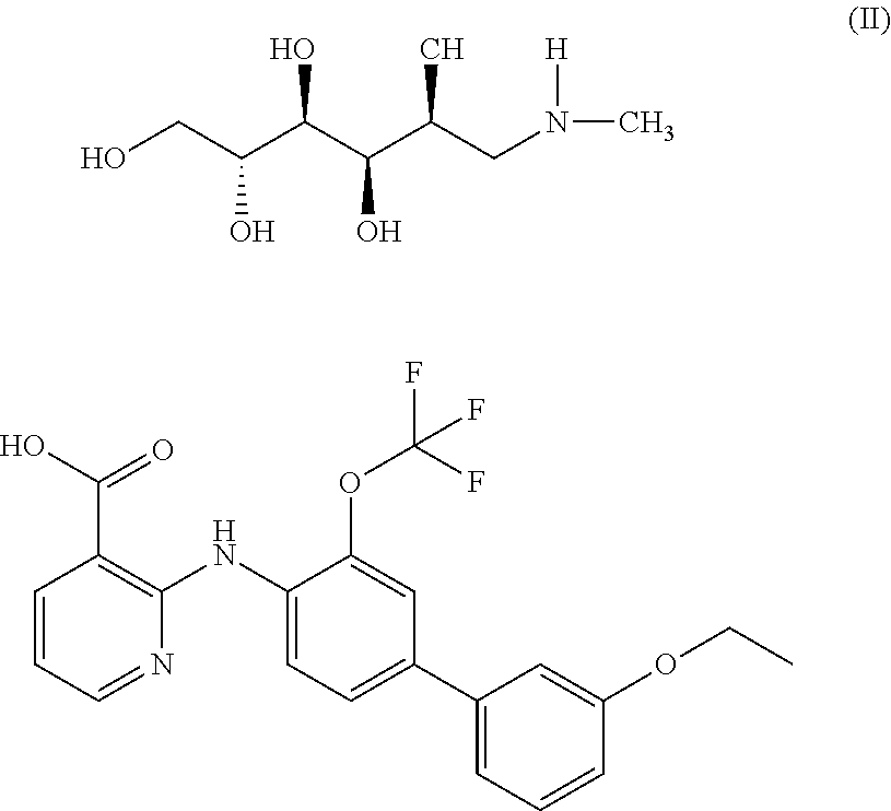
C1=CC=NC(NC2=CC=C(C3=CC=CC(OCC)=C3)C=C2OC(F)(F)F)=C1C(O)=O.OCC(C(C(C(CN([H])C)C)O)O)O
